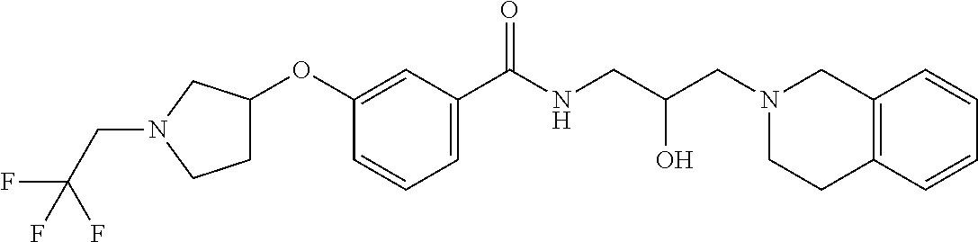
C1(OC2CCN(CC(F)(F)F)C2)=CC(C(NCC(CN2CC3=C(CC2)C=CC=C3)O)=O)=CC=C1
